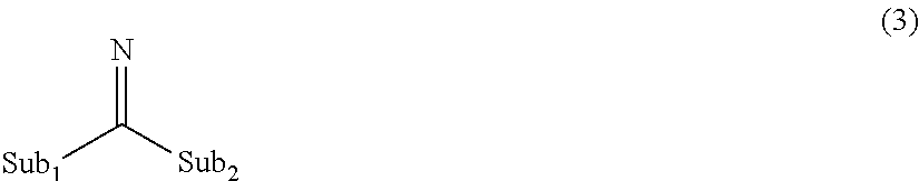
N=C([Sub2])[Sub1]
